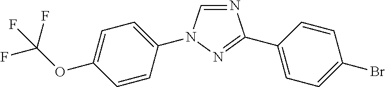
C1(C2=NN(C3=CC=C(OC(F)(F)F)C=C3)C=N2)=CC=C(Br)C=C1
